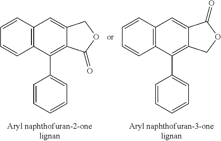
C12=C(C=CC=C1)C=C1C(=C2C2=CC=CC=C2)C(=O)OC1.C12=C(C=CC=C1)C=C1C(=C2C2=CC=CC=C2)COC1=O
